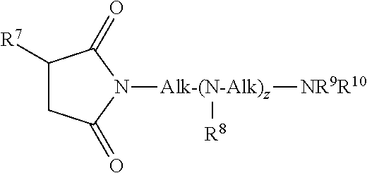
C1([R7])CC(=O)N([Alk-(N-Alk)z]([NR9R10])[R8])C1=O
